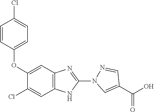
C1(OC2=CC=C(Cl)C=C2)=CC2=C(C=C1Cl)NC(N1N=CC(C(=O)O)=C1)=N2
